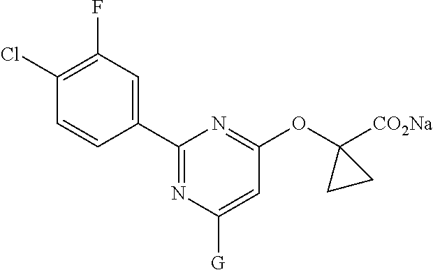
C1(C2=CC(F)=C(Cl)C=C2)=NC([G])=CC(OC2([CO2Na])CC2)=N1
